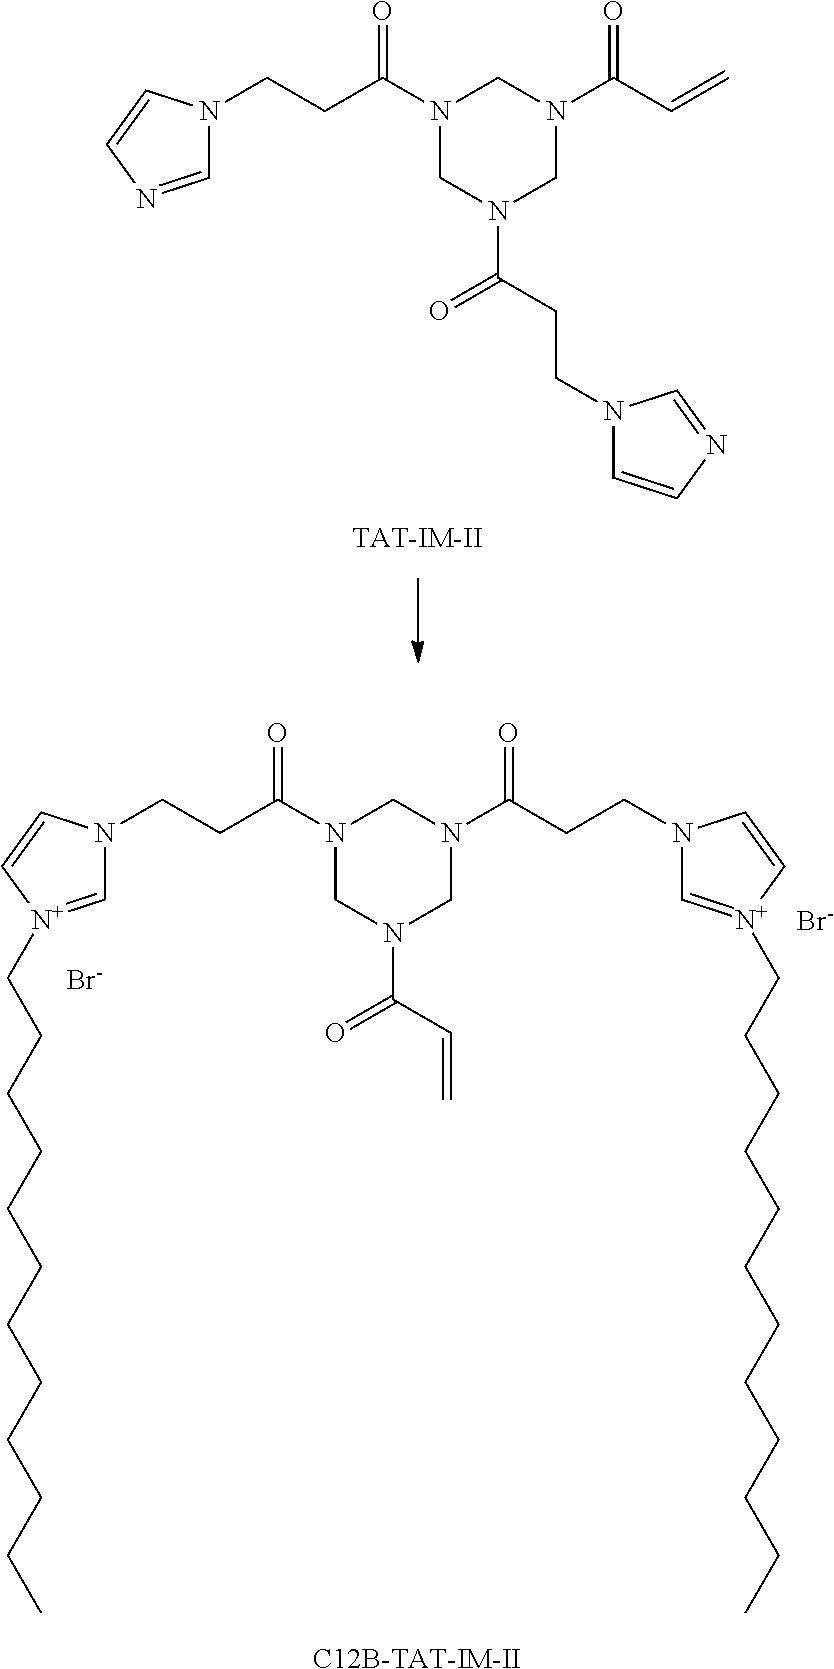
[Br-].N1(C(=O)CCN2C=[N+](CCCCCCCCCCCC)C=C2)CN(C(=O)C=C)CN(C(=O)CCN2C=[N+](CCCCCCCCCCCC)C=C2)C1.[Br-].[C12B-TAT-IM-II].[TAT-IM-II].N1(C(=O)CCN2C=NC=C2)CN(C(=O)CCN2C=CN=C2)CN(C(=O)C=C)C1
